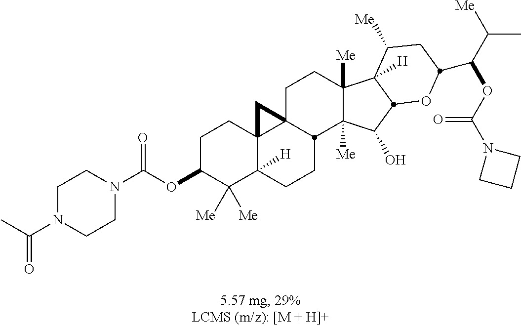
C1C(OC(N2CCN(C(C)=O)CC2)=O)C([Me])([Me])C2([H])C3(C1)C1(CCC4([Me])C([Me])(C(O)C5C4([H])C([Me])CC(C(C([Me])C)OC(N4CCC4)=O)O5)C1CC2)C3
